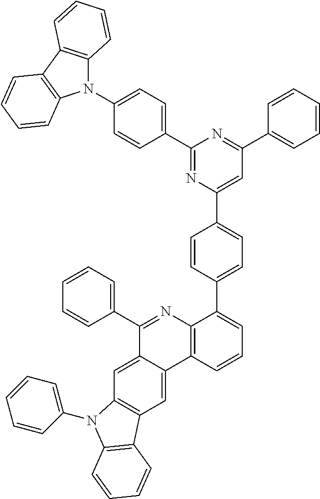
C1=C2C(=CC3=C1N(C1=CC=CC=C1)C1=C3C=CC=C1)C1=C(N=C2C2=CC=CC=C2)C(C2=CC=C(C3=CC(C4=CC=CC=C4)=NC(C4=CC=C(N5C6=C(C7=C5C=CC=C7)C=CC=C6)C=C4)=N3)C=C2)=CC=C1
